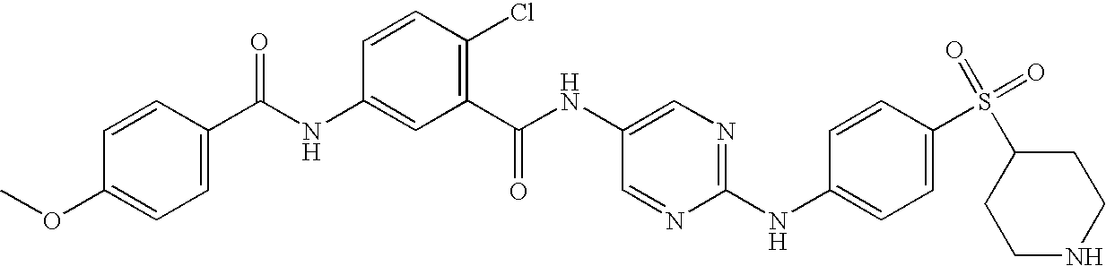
N(C1=CC(C(NC2=CN=C(NC3=CC=C(S(=O)(=O)C4CCNCC4)C=C3)N=C2)=O)=C(Cl)C=C1)C(=O)C1=CC=C(OC)C=C1
